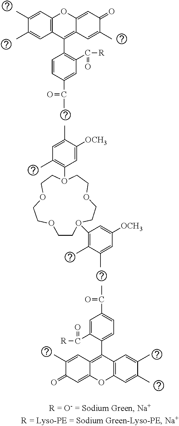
C1(C)=CC2=C(C=C1C)C(C1=C(C([R])=O)C=C(C(=O)C)C=C1)=C1C(=CC(=O)C(C)=C1)O2.CC1=CC(C)=C(O2CCOCCO(C3=C(C)C(C)=CC([OCH3])=C3)CCOCCOCC2)C=C1[OCH3].CC(=O)C1=CC=C(C2=C3C(=CC(=O)C(C)=C3)OC3=C2C=C(C)C(C)=C3)C(C(=O)[R])=C1
